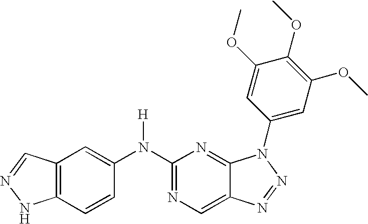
C1(N(C2=CC3=C(C=C2)NN=C3)[H])=NC=C2C(=N1)N(C1=CC(OC)=C(OC)C(OC)=C1)N=N2
